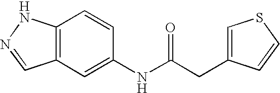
C12=C(C=C(NC(CC3=CSC=C3)=O)C=C1)C=NN2
